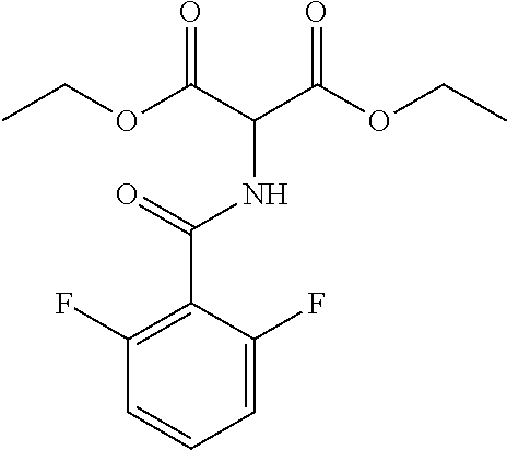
CCOC(C(C(OCC)=O)NC(C1=C(F)C=CC=C1F)=O)=O
